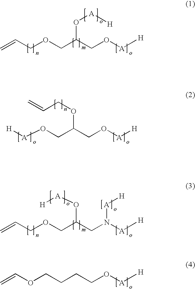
C=CCOCC(CO[A][H])O[A][H].[H][A]OCC(CO[A][H])OCC=C.C=CCOCC(CN([A][H])[A][H])O[A][H].C=COCCCCO[A][H]
